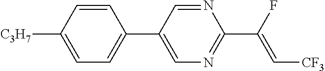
C1=C([C3H7])C=CC(C2=CN=C(C(F)=C[CF3])N=C2)=C1
